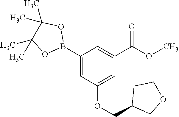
C1(B2OC(C)(C)C(C)(C)O2)=CC(OCC2COCC2)=CC(C(OC)=O)=C1
